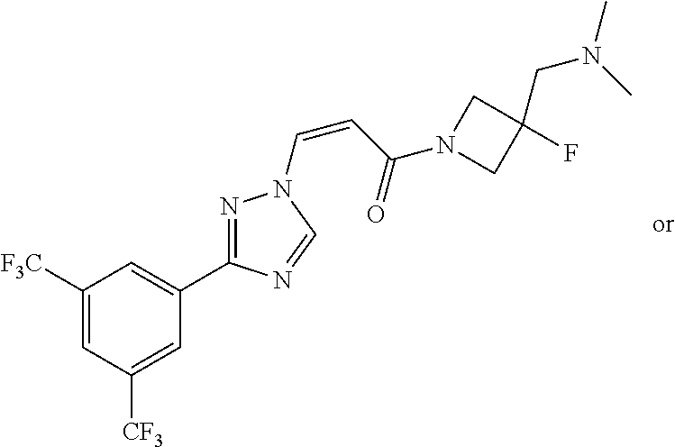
C1([F3C])=CC([CF3])=CC(C2=NN(C=CC(N3CC(F)(CN(C)C)C3)=O)C=N2)=C1
